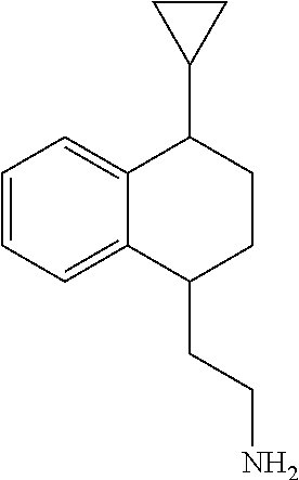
C1=CC=C2C(=C1)C(C1CC1)CCC2CCN
